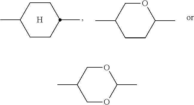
C1CC(C)OCC1C.C1CC(C)CCC1C.[H].C1OC(C)OCC1C
